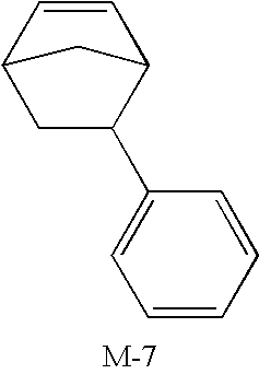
C12CC(C3=CC=CC=C3)C(C=C1)C2
